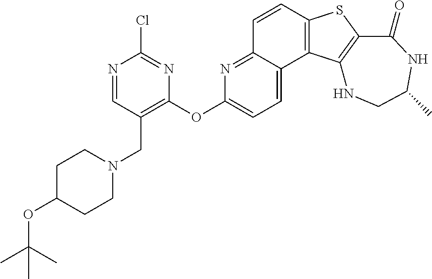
C1=CC2=C(C3=CC=C(OC4=C(CN5CCC(OC(C)(C)C)CC5)C=NC(Cl)=N4)N=C13)C1=C(S2)C(=O)NC(C)CN1
